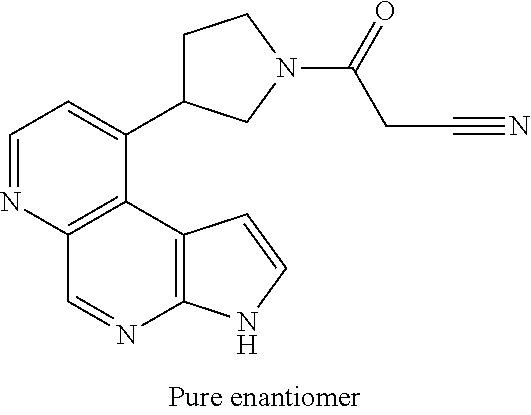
C1=NC2=C(C(C3CCN(C(=O)CC#N)C3)=C1)C1=C(N=C2)NC=C1
